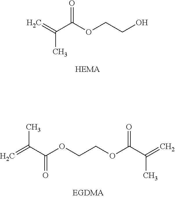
C(C(OCCO)=O)(=C)C.C(C(OCCOC(C(=C)C)=O)=O)(=C)C
